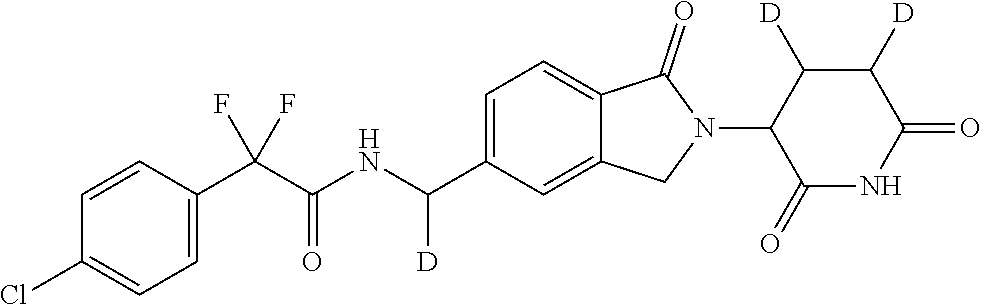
C1=CC(C(C(NC(C2=CC=C3C(=C2)CN(C2C(=O)NC(=O)C([D])C2[D])C3=O)[D])=O)(F)F)=CC=C1Cl
